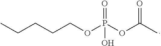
C(COP(OC(C)=O)(=O)O)CCC
